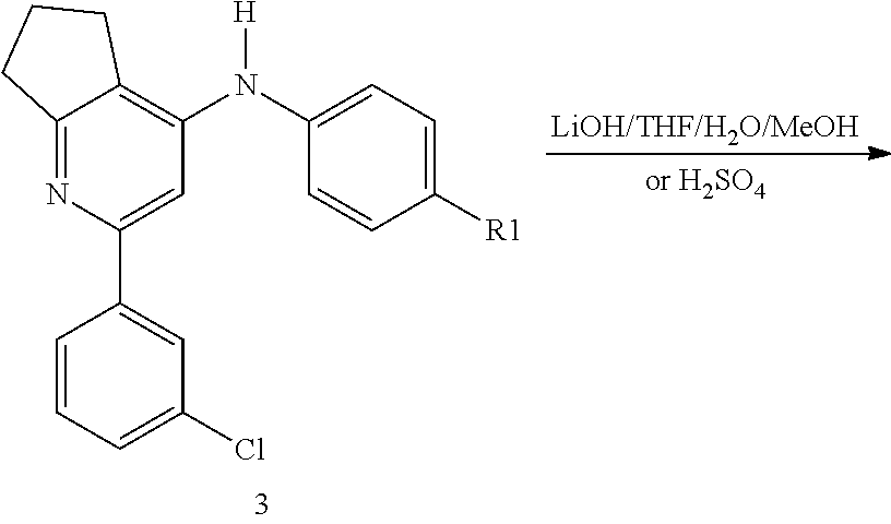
C12=NC(C3=CC(Cl)=CC=C3)=CC(N(C3=CC=C([R1])C=C3)[H])=C1CCC2
